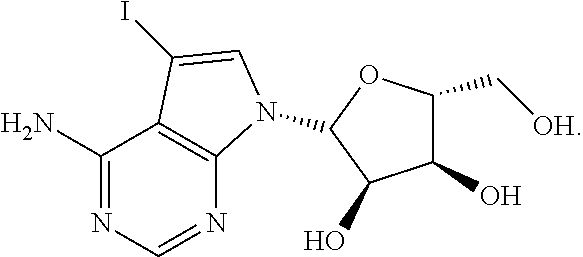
C1(N)=NC=NC2=C1C(I)=CN2C1OC(C[OH])C(O)C1O
